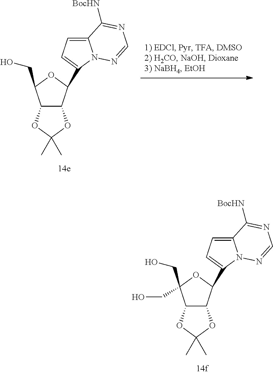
C12C(C(C3=CC=C4N3N=CN=C4[BocHN])OC1(CO)CO)OC(C)(C)O2.C12C(C(C3=CC=C4N3N=CN=C4[BocHN])OC1CO)OC(C)(C)O2
